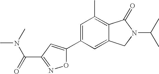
C1=C(C2=CC(C(=O)N(C)C)=NO2)C=C2C(=C1C)C(=O)N(C(C)C)C2
